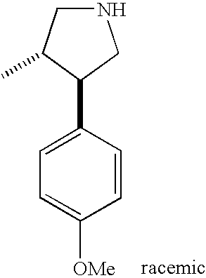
N1CC(C)C(C2=CC=C([OMe])C=C2)C1
